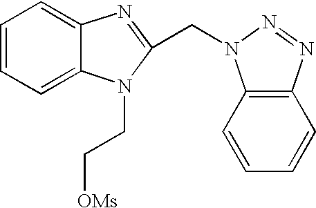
C1=CC=C2C(=C1)N=C(CN1C3=C(C=CC=C3)N=N1)N2CC[OMs]
